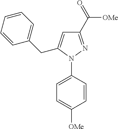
C1=C(N2N=C(C(=O)[OMe])C=C2CC2=CC=CC=C2)C=CC([OMe])=C1
